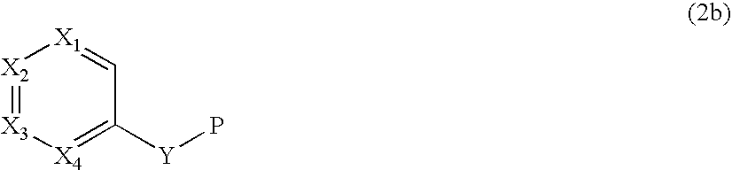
[X2]1=[X3][X4]=C([Y]P)C=[X1]1
